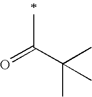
O=C(C(C)(C)C)C
